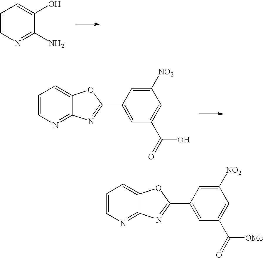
C1=CN=C(N)C(O)=C1.C1=CN=C2C(=C1)OC(C1=CC(C(O)=O)=CC([NO2])=C1)=N2.C1=CN=C2C(=C1)OC(C1=CC(C(=O)[OMe])=CC([NO2])=C1)=N2
